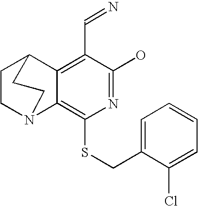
C1CN2C3=C(SCC4=CC=CC=C4Cl)N=C(O)C(C=N)=C3C1CC2
